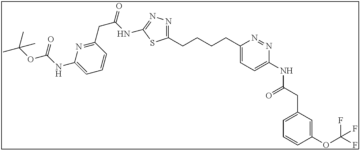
C1(OC(F)(F)F)=CC(CC(NC2=CC=C(CCCCC3=NN=C(NC(CC4=NC(NC(OC(C)(C)C)=O)=CC=C4)=O)S3)N=N2)=O)=CC=C1
